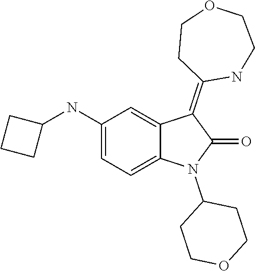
C1COCCC1N1C(=O)C(=C2CCOCCN2)C2=CC(NC3CCC3)=CC=C12
